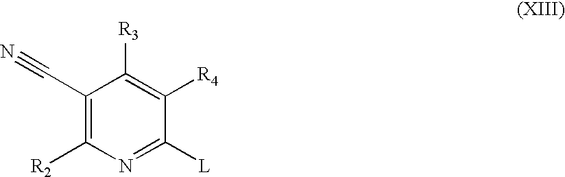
C1(C#N)=C([R2])N=C([L])C([R4])=C1[R3]
